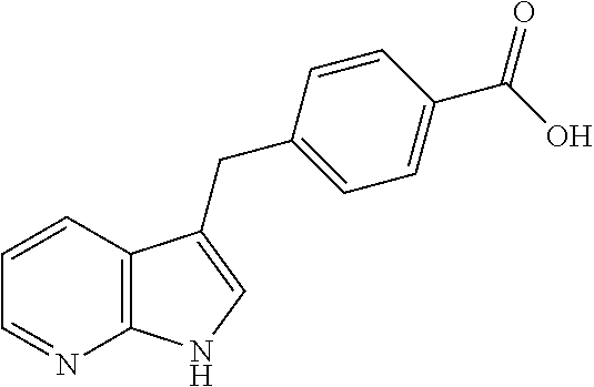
C1=CC2=C(N=C1)NC=C2CC1=CC=C(C(O)=O)C=C1
